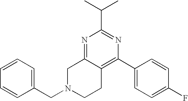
N1=C2C(=C(C3=CC=C(F)C=C3)N=C1C(C)C)CCN(CC1=CC=CC=C1)C2
